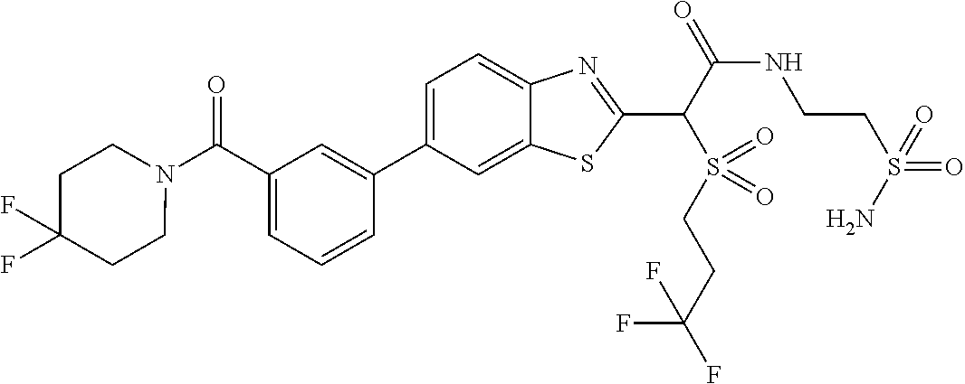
C1=C(C2=CC(C(N3CCC(F)(F)CC3)=O)=CC=C2)C=C2C(=C1)N=C(C(S(CCC(F)(F)F)(=O)=O)C(=O)NCCS(=O)(=O)N)S2
